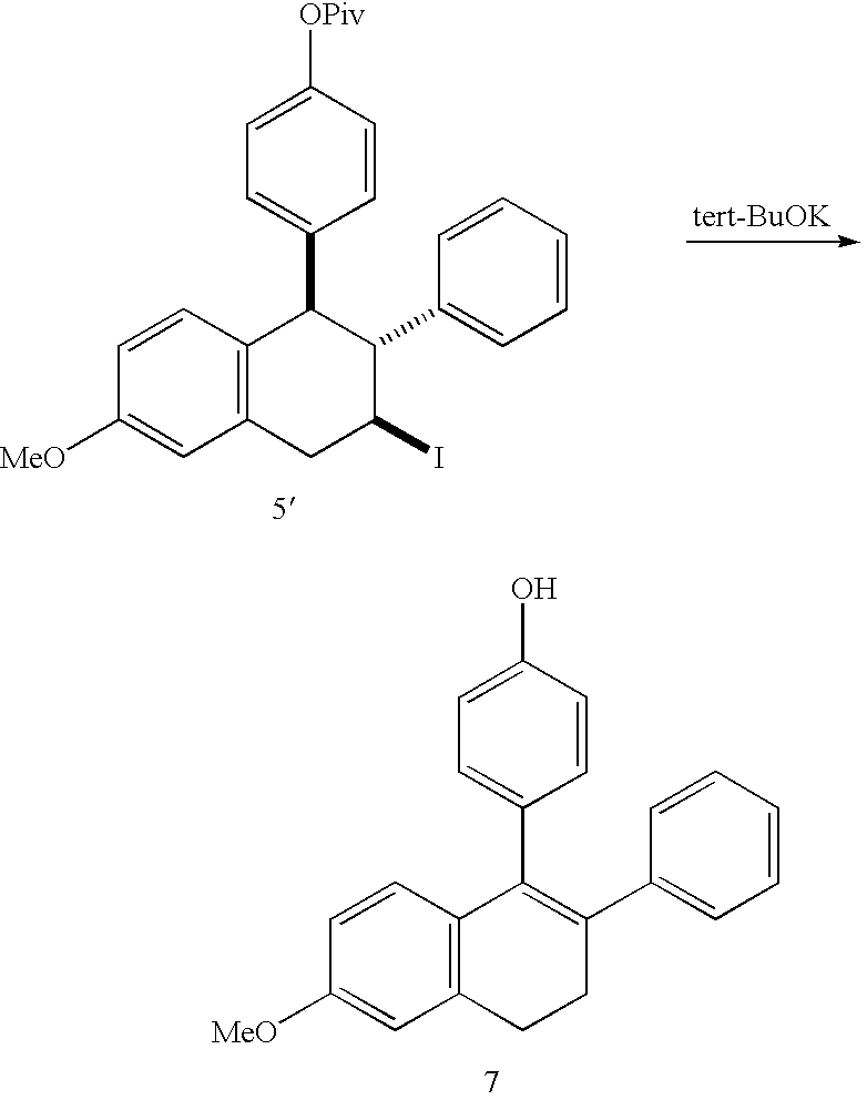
OC1=CC=C(C2=C(C3=CC=CC=C3)CCC3=C2C=CC([MeO])=C3)C=C1.[OPiv]C1=CC=C(C2C3=C(C=C([MeO])C=C3)CC(I)C2C2=CC=CC=C2)C=C1
